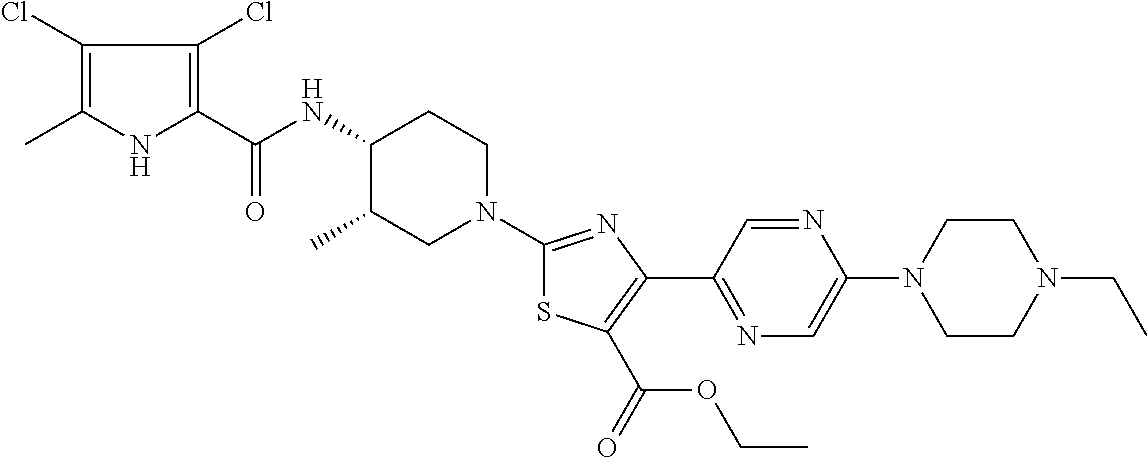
C1(Cl)=C(C)NC(C(NC2C(C)CN(C3=NC(C4=NC=C(N5CCN(CC)CC5)N=C4)=C(C(=O)OCC)S3)CC2)=O)=C1Cl
